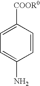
[COOR0]C1=CC=C(N)C=C1
